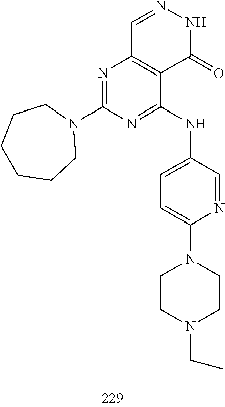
C1=NNC(=O)C2=C1N=C(N1CCCCCC1)N=C2NC1=CC=C(N2CCN(CC)CC2)N=C1
